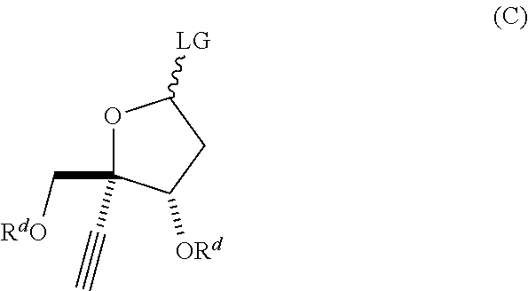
O1C(C[RdO])(C#C)C([ORd])CC1[LG]
